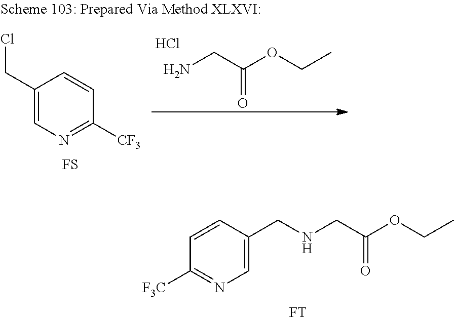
C1=CC(CNCC(OCC)=O)=CN=C1[F3C].[FT].C1(CCl)=CN=C([CF3])C=C1.[FS].NCC(OCC)=O.Cl
